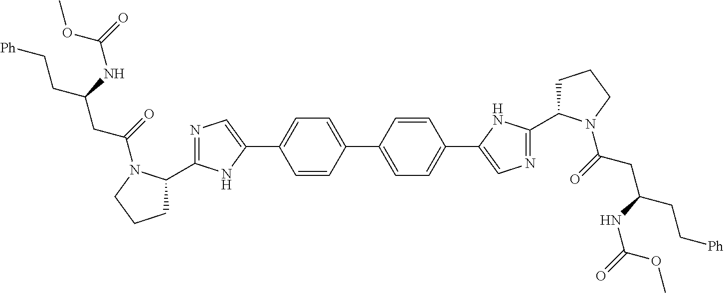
C1(C2=CC=C(C3=CN=C(C4CCCN4C(CC(NC(=O)OC)CC[Ph])=O)N3)C=C2)=CC=C(C2=CN=C(C3CCCN3C(=O)CC(CC[Ph])NC(=O)OC)N2)C=C1
